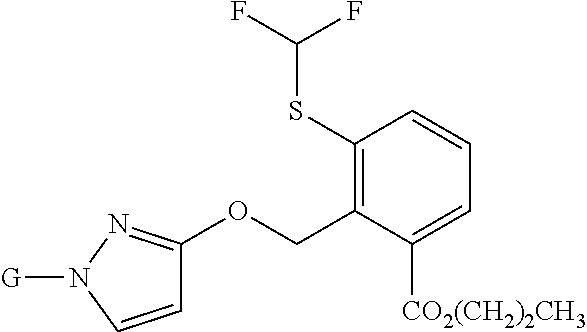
C1=CN([G])N=C1OCC1=C(SC(F)F)C=CC=C1[CO2(CH2)2CH3]
